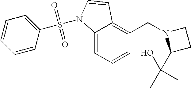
C1=CC=C2C(=C1CN1C(C(C)(C)O)CC1)C=CN2S(=O)(=O)C1=CC=CC=C1
